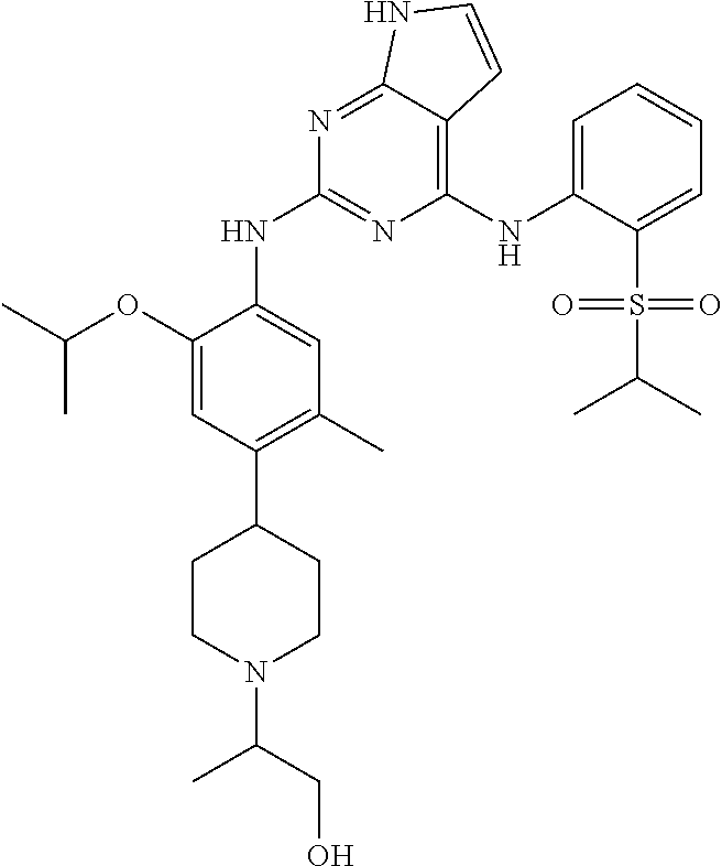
C(C)(C)OC1=CC(C2CCN(C(CO)C)CC2)=C(C)C=C1NC1=NC(NC2=CC=CC=C2S(C(C)C)(=O)=O)=C2C(=N1)NC=C2
